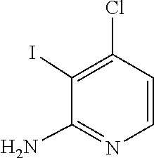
C1(I)=C(Cl)C=CN=C1N
